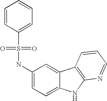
C1(NS(=O)(=O)C2=CC=CC=C2)=CC=C2C(=C1)C1=C(N2)N=CC=C1
